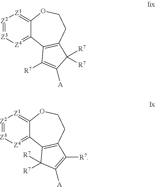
[Z2]1=[Z3][Z4]=C2C(=[Z1]1)OCCC1=C2C([R7])=C([A])C1([R7])[R7].[Z2]1=[Z3][Z4]=C2C(=[Z1]1)OCCC1=C2C([R7])([R7])C([A])=C1[R7]
